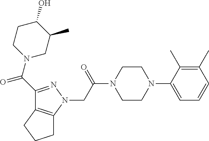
C(C(N1CCN(C2=CC=CC(C)=C2C)CC1)=O)N1N=C(C(N2CC(C)C(O)CC2)=O)C2=C1CCC2
